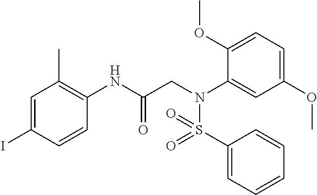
C1=C(I)C=CC(NC(CN(C2=CC(OC)=CC=C2OC)S(C2=CC=CC=C2)(=O)=O)=O)=C1C
